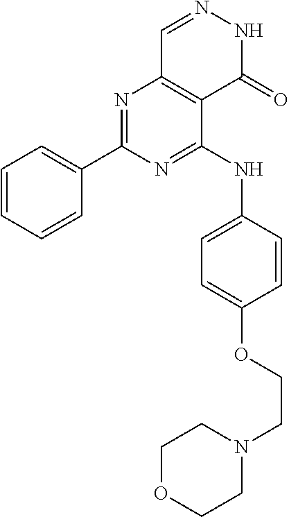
N1=C(C2=CC=CC=C2)N=C(NC2=CC=C(OCCN3CCOCC3)C=C2)C2=C1C=NNC2=O
